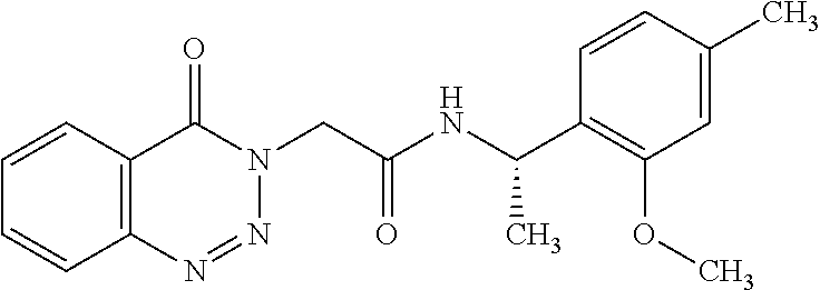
C1=CC2=C(C=C1)N=NN(CC(NC(C1=C(OC)C=C(C)C=C1)C)=O)C2=O
